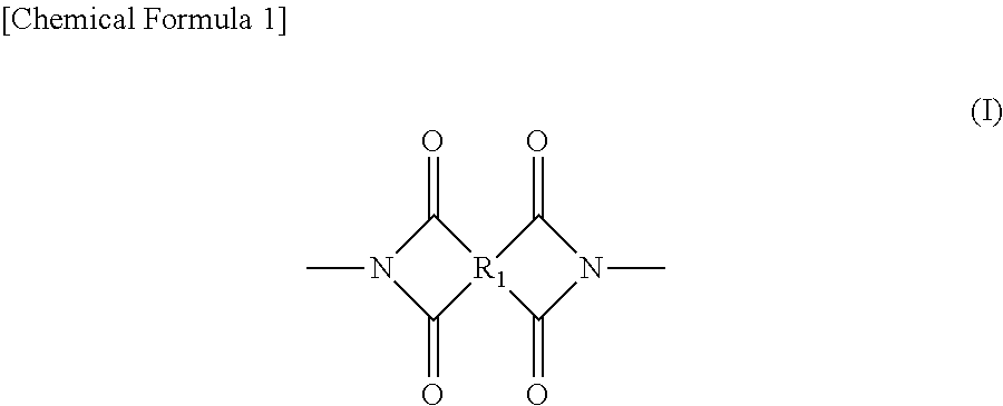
[R1]12(C(=O)N(C)C1=O)C(=O)N(C)C2=O
